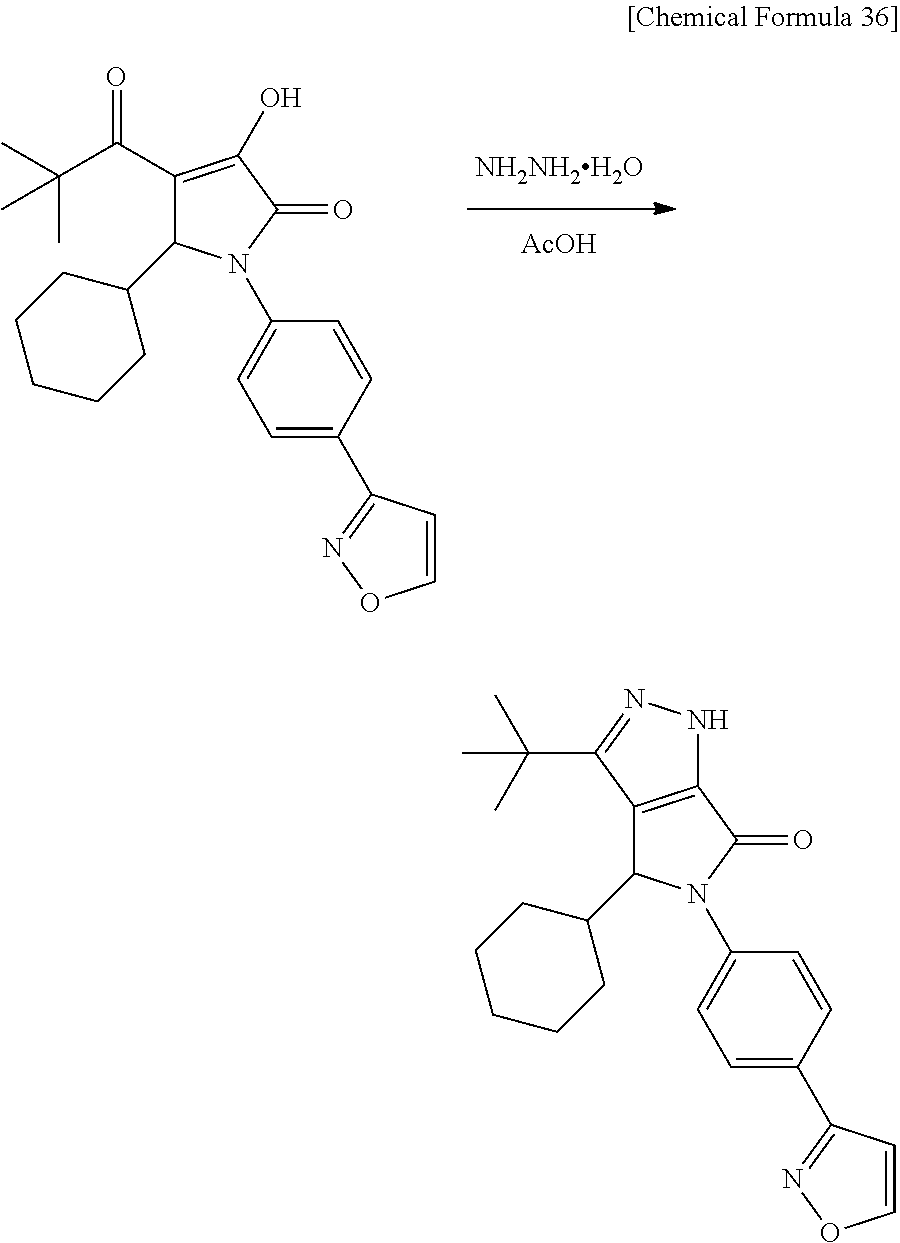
C1(C(C(C)(C)C)=O)=C(O)C(=O)N(C2=CC=C(C3=NOC=C3)C=C2)C1C1CCCCC1.[NH2NH2H2O].[AcOH].C12=C(C(=O)N(C3=CC=C(C4=NOC=C4)C=C3)C1C1CCCCC1)NN=C2C(C)(C)C
